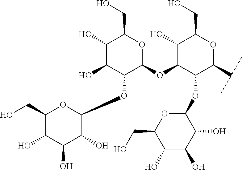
C1(O)C(O)C(OC2C(O)C(O)C(O)C(CO)O2)C(OC2C(OC3OC(CO)C(O)C(O)C3O)C(C(C)C)OC(CO)C2O)OC1CO
